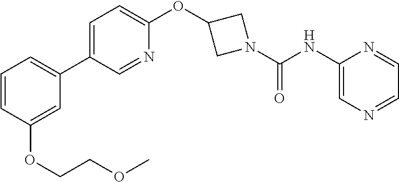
C1(C2=CC=C(OC3CN(C(NC4=CN=CC=N4)=O)C3)N=C2)=CC=CC(OCCOC)=C1
